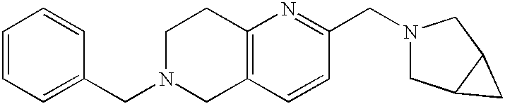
C1=CC=C(CN2CCC3=C(C2)C=CC(CN2CC4C(C2)C4)=N3)C=C1
